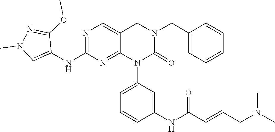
C1(CN2CC3=CN=C(NC4=CN(C)N=C4OC)N=C3N(C3=CC=CC(NC(C=CCN(C)C)=O)=C3)C2=O)=CC=CC=C1
